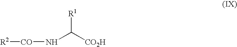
N(C([CO2H])[R1])[CO][R2]
